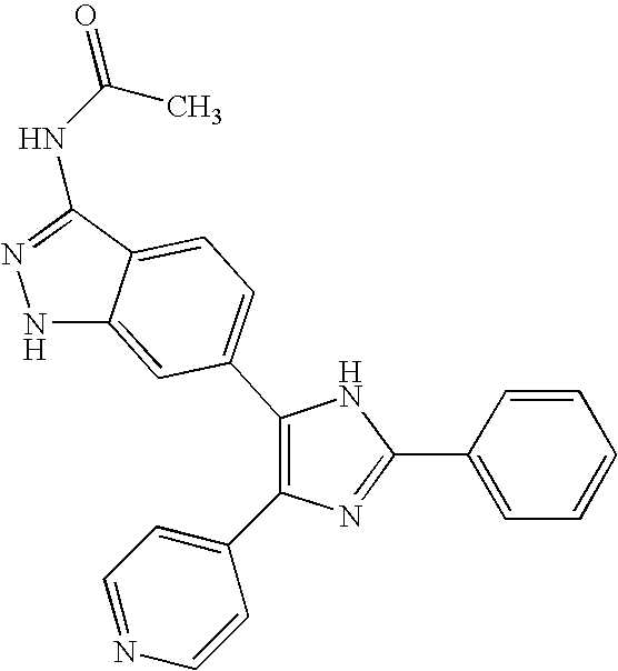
C1(C2=CC=C3C(=C2)NN=C3NC(=O)C)=C(C2=CC=NC=C2)N=C(C2=CC=CC=C2)N1
